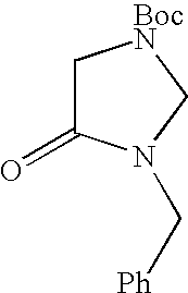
O=C1C[BocN]CN1C[Ph]
